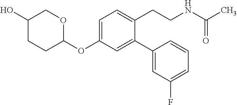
C1=C(OC2OCC(O)CC2)C=C(C2=CC(F)=CC=C2)C(CCNC(C)=O)=C1
